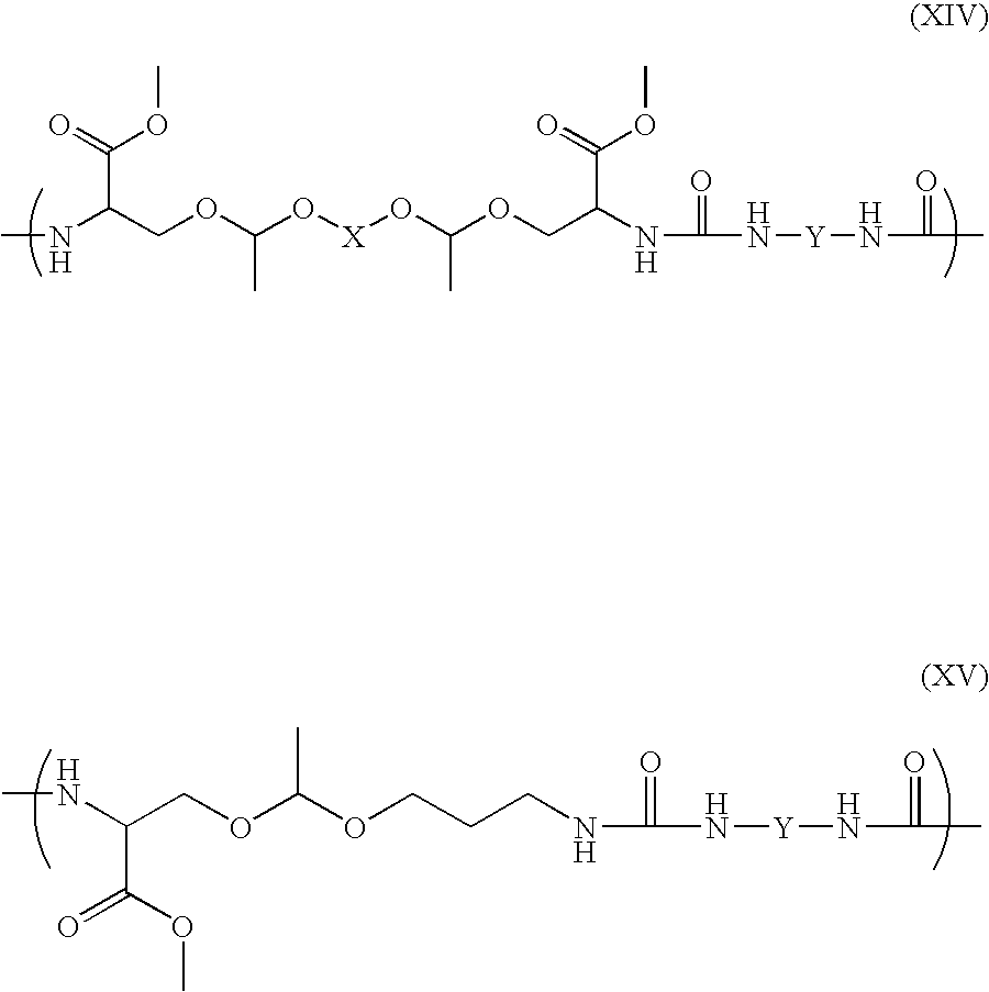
CNC(COC(O[X]OC(OCC(NC(=O)N[Y]NC(=O)C)C(=O)OC)C)C)C(=O)OC.CNC(COC(OCCCNC(=O)N[Y]NC(=O)C)C)C(=O)OC
